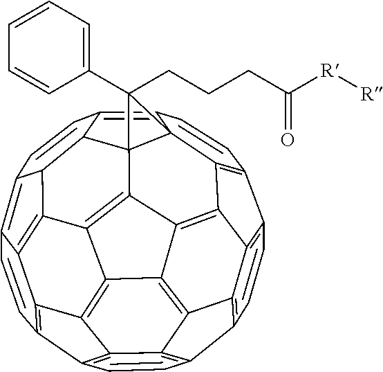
C1(C2(CCCC([R][R])=O)C34C5=C6C7=C8C9=C(C=C7)C7=C%10C9=C9C(=C85)C5=C8C9=C9C%10=C(C=C7)C7=C9C9=C8C8C(C532)C(=C4C=C6)C=CC8=C9C=C7)=CC=CC=C1
